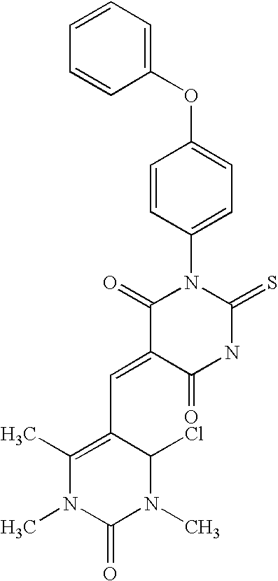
C1(OC2=CC=C(N3C(=O)C(=CC4=C(C)N(C)C(=O)N(C)C4Cl)C(=O)NC3=S)C=C2)=CC=CC=C1
